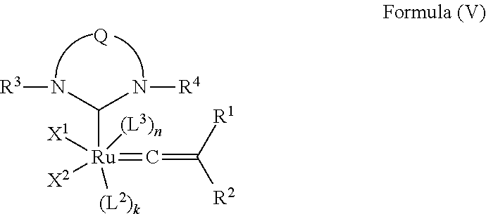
C([Ru](=C=C([R2])[R1])([(L2)k])([X2])([X1])[(L3)n])(N[R4])N[R3].[Q]
